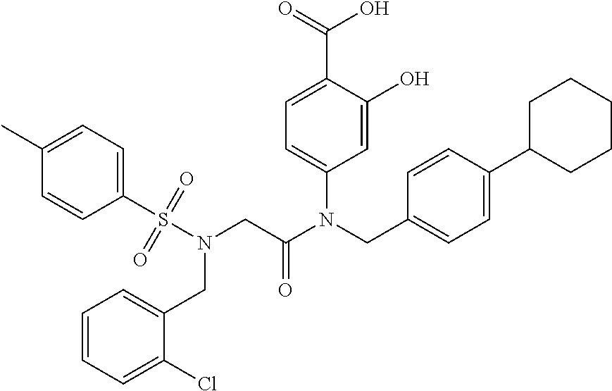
C1=C(O)C(C(=O)O)=CC=C1N(CC1=CC=C(C2CCCCC2)C=C1)C(CN(S(C1=CC=C(C)C=C1)(=O)=O)CC1=CC=CC=C1Cl)=O
